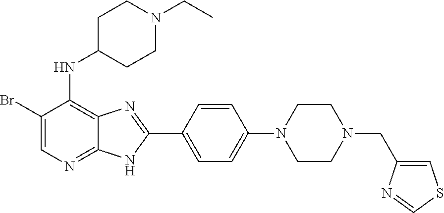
C1(Br)=CN=C2C(=C1NC1CCN(CC)CC1)N=C(C1=CC=C(N3CCN(CC4=CSC=N4)CC3)C=C1)N2
